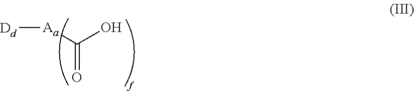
[Dd][Aa]C(=O)O
